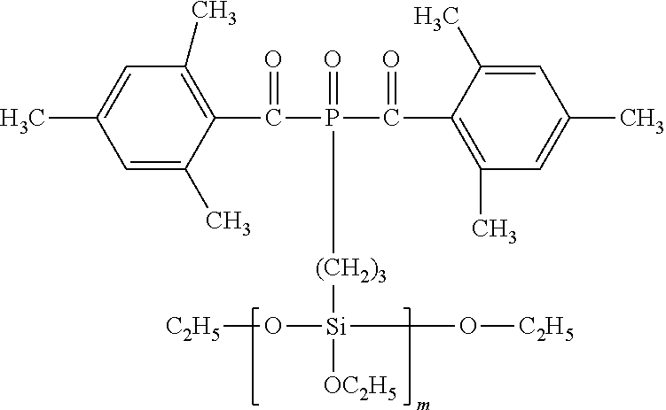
C1=C(C)C(C(=O)P(=O)(C(=O)C2=C(C)C=C(C)C=C2C)[(CH2)3][Si](O[C2H5])(O[C2H5])[OC2H5])=C(C)C=C1C
